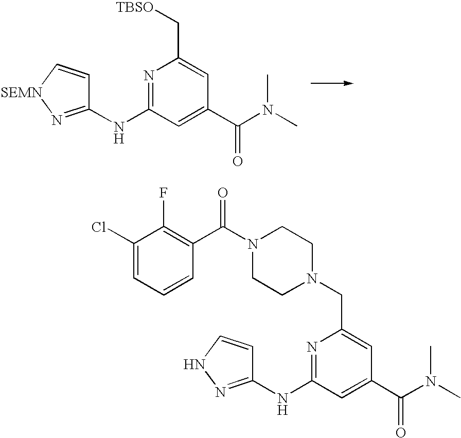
N1=C(NC2=N[SEMN]C=C2)C=C(C(N(C)C)=O)C=C1C[TBSO].N1=C(NC2=NNC=C2)C=C(C(N(C)C)=O)C=C1CN1CCN(C(C2=C(F)C(Cl)=CC=C2)=O)CC1
